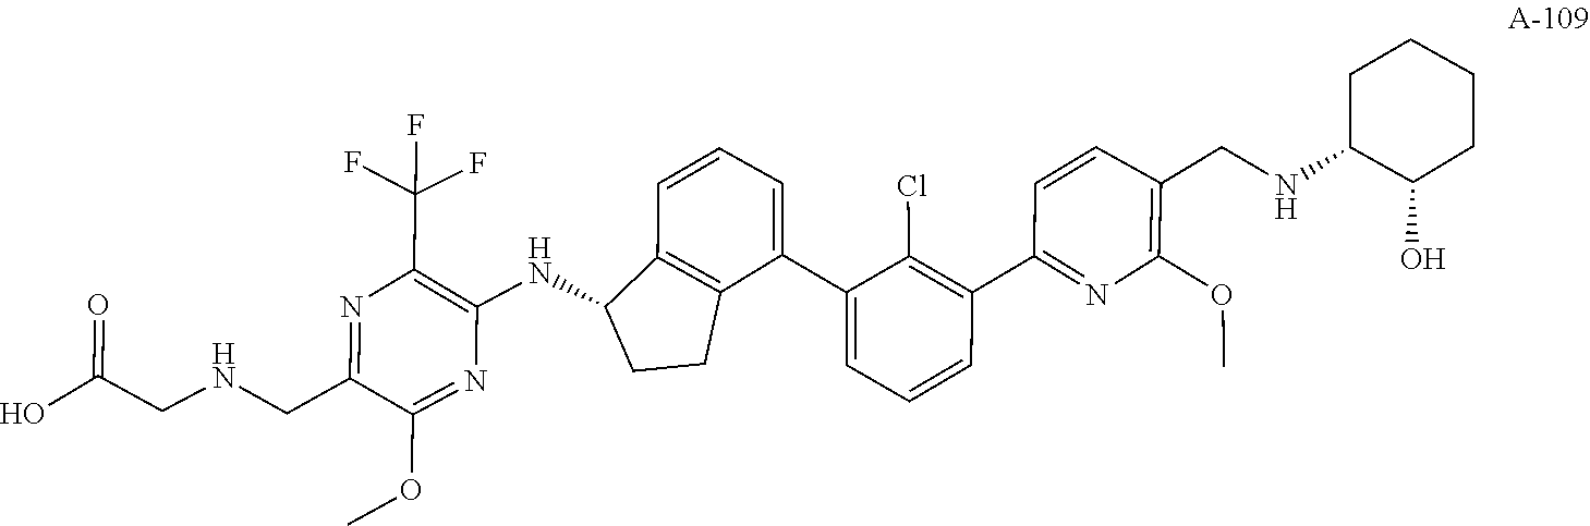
COC1=NC(NC2C3=C(C(C4=CC=CC(C5=NC(OC)=C(CNC6CCCCC6O)C=C5)=C4Cl)=CC=C3)CC2)=C(C(F)(F)F)N=C1CNCC(=O)O
